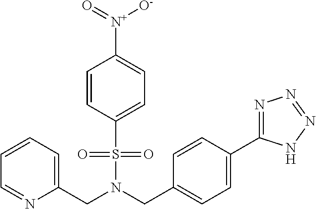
C1=C(S(N(CC2=CC=C(C3=NN=NN3)C=C2)CC2=CC=CC=N2)(=O)=O)C=CC([N+](=O)[O-])=C1
